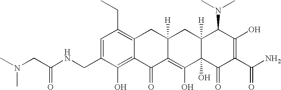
C1(CNC(CN(C)C)=O)=CC(CC)=C2C(=C1O)C(=O)C1=C(O)C3(O)C([H])(CC1([H])C2)C(N(C)C)C(O)=C(C(N)=O)C3=O
